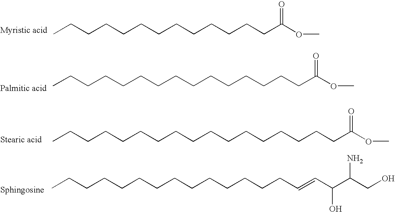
CCCCCCCCCCCCCC(OC)=O.CCCCCCCCCCCCCCCC(OC)=O.CCCCCCCCCCCCCCCCCC(OC)=O.CCCCCCCCCCCCCCC=CC(C(CO)N)O
